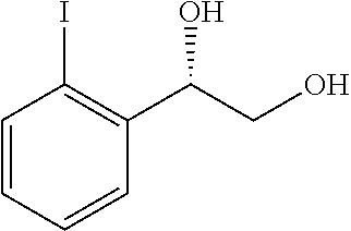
C1=CC=CC(C(CO)O)=C1I
